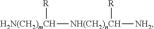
[H2N(CH2)mCH]([NH(CH2)nCH]([R])[NH2])[R]
